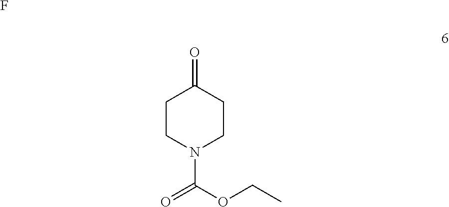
C1CN(C(=O)OCC)CCC1=O.F
